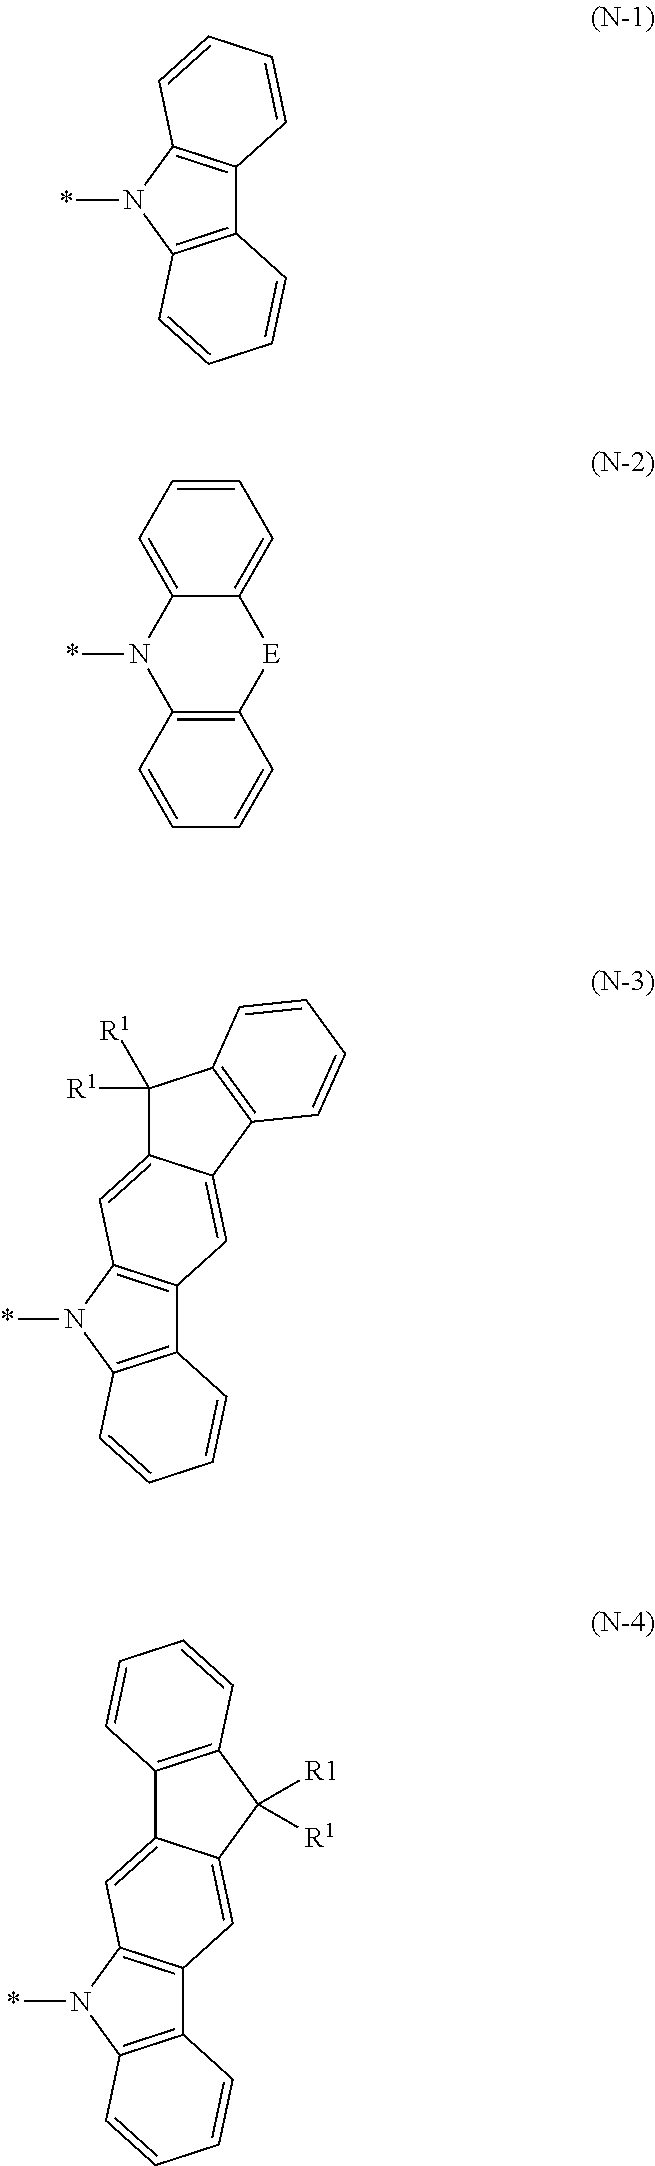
C12=C(N(*)C3=C1C=CC=C3)C=CC=C2.C1=CC=C2C(=C1)[E]C1=C(N2*)C=CC=C1.C12=C(N(*)C3=C1C=C1C(=C3)C([R1])([R1])C3=C1C=CC=C3)C=CC=C2.C12=C(N(*)C3=C1C=C1C(=C3)C3=C(C1([R1])[R1])C=CC=C3)C=CC=C2
